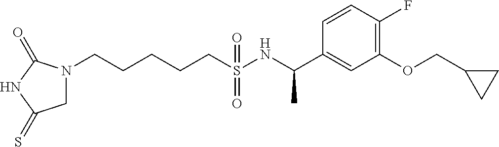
N1(CCCCCS(NC(C2=CC(OCC3CC3)=C(F)C=C2)C)(=O)=O)CC(=S)NC1=O
